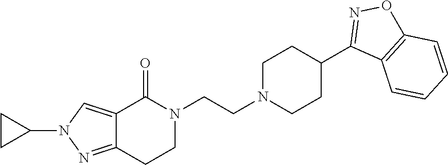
N1(CCN2CCC(C3=NOC4=C3C=CC=C4)CC2)C(=O)C2=CN(C3CC3)N=C2CC1
